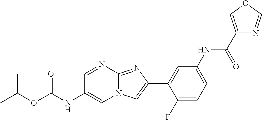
C1=NC2=NC(C3=CC(NC(C4=COC=N4)=O)=CC=C3F)=CN2C=C1NC(OC(C)C)=O
